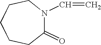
C1(=O)N(C=C)CCCCC1
